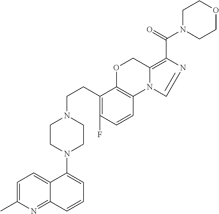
C1=C(C)N=C2C(=C1)C(N1CCN(CCC3=C(F)C=CC4=C3OCC3=C(C(N5CCOCC5)=O)N=CN43)CC1)=CC=C2
